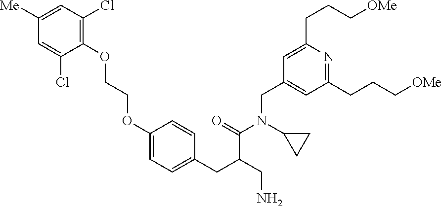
C1=C([Me])C=C(Cl)C(OCCOC2=CC=C(CC(CN)C(=O)N(CC3=CC(CCC[OMe])=NC(CCC[OMe])=C3)C3CC3)C=C2)=C1Cl
